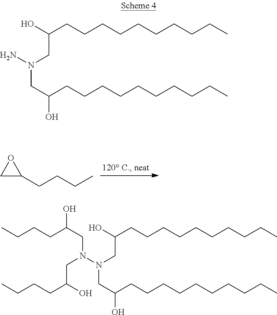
C1C(CCCC)O1.OC(CCCCCCCCCC)CN(CC(CCCCCCCCCC)O)N.CCCCC(CN(CC(CCCC)O)N(CC(CCCCCCCCCC)O)CC(CCCCCCCCCC)O)O
